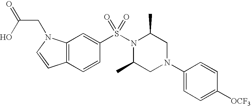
C12=C(C=CC(S(N3C(C)CN(C4=CC=C([OCF3])C=C4)CC3C)(=O)=O)=C1)C=CN2CC(O)=O
